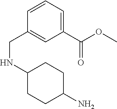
C1(NCC2=CC(C(OC)=O)=CC=C2)CCC(N)CC1
